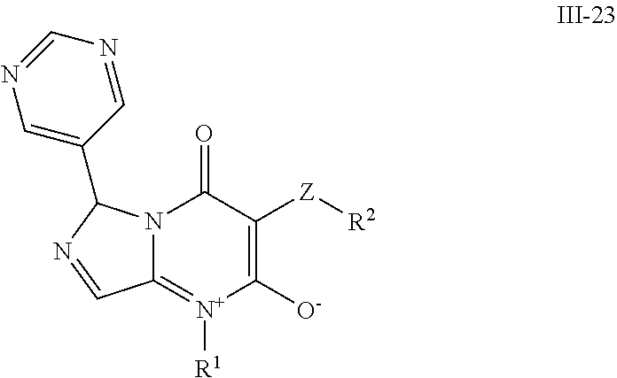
C1([O-])=C([Z][R2])C(=O)N2C(=[N+]1[R1])C=NC2C1=CN=CN=C1
